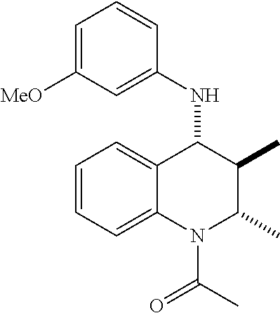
C1=CC=C2C(=C1)C(NC1=CC([MeO])=CC=C1)C(C)C(C)N2C(C)=O
